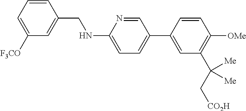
C1=CC(CNC2=CC=C(C3=CC(C(C[CO2H])([Me])[Me])=C([OMe])C=C3)C=N2)=CC([F3CO])=C1
